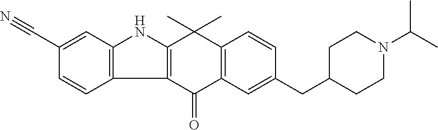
C12=C(C(=O)C3=C(C1(C)C)C=CC(CC1CCN(C(C)C)CC1)=C3)C1=C(N2)C=C(C#N)C=C1
